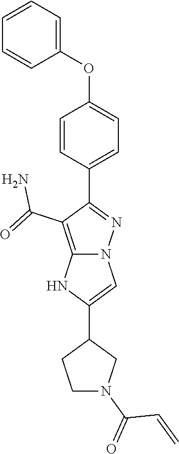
C1=CC=CC=C1OC1=CC=C(C2=NN3C(=C2C(=O)N)NC(C2CCN(C(=O)C=C)C2)=C3)C=C1
